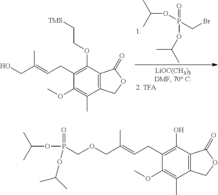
C(OP(=O)(CBr)OC(C)C)(C)C.OCC(=CCC1=C(OCC[TMS])C2=C(C(C)=C1OC)COC2=O)C.O(CC(=CCC1=C(O)C2=C(C(C)=C1OC)COC2=O)C)CP(=O)(OC(C)C)OC(C)C
